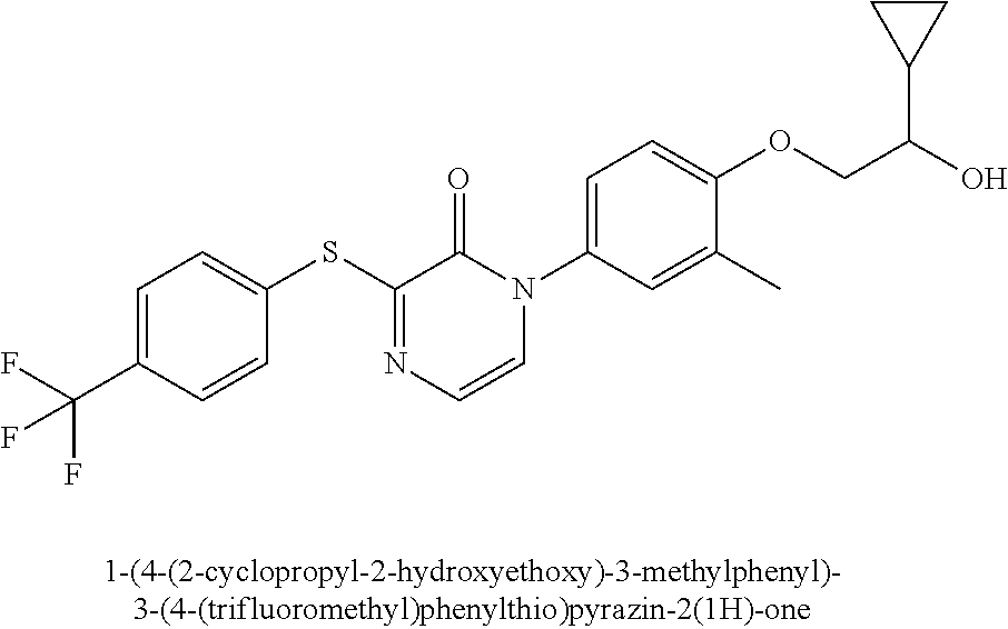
FC(C1=CC=C(SC2=NC=CN(C3=CC=C(OCC(O)C4CC4)C(C)=C3)C2=O)C=C1)(F)F
